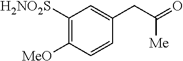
C1([H2NO2S])=C([MeO])C=CC(CC(=O)[Me])=C1
